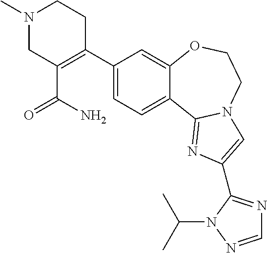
C1(C2=C(C(N)=O)CN(C)CC2)=CC=C2C(=C1)OCCN1C2=NC(C2=NC=NN2C(C)C)=C1
